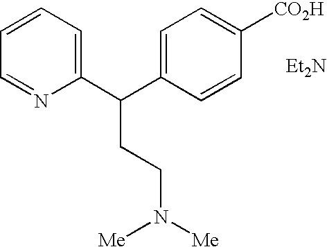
C1=CC=C(C(C2=CC=C([CO2H])C=C2)CCN([Me])[Me])N=C1
